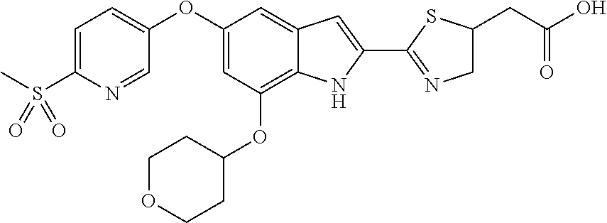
C1=C(S(C)(=O)=O)N=CC(OC2=CC(OC3CCOCC3)=C3C(=C2)C=C(C2=NCC(CC(O)=O)S2)N3)=C1
